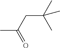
CC(CC(C)(C)C)=O
